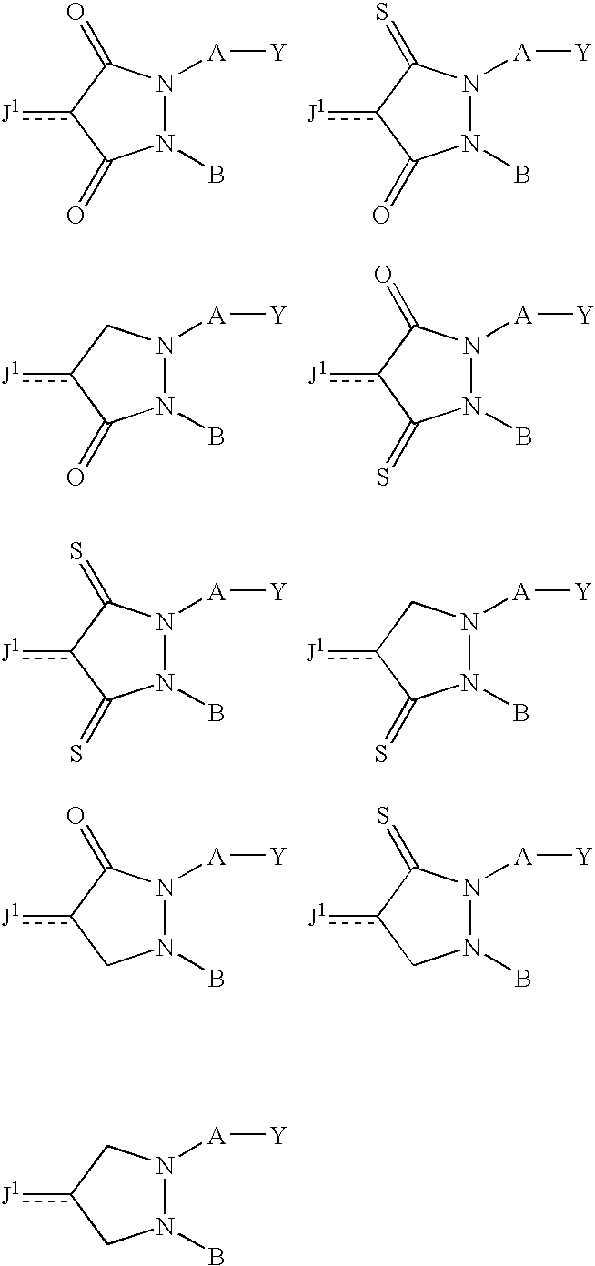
N1(B)N([A][Y])C(=O)c([J1])C1=O.N1(B)N([A][Y])C(=S)c([J1])C1=O.N1(B)N([A][Y])Cc([J1])C1=O.N1(B)N([A][Y])C(=O)c([J1])C1=S.N1(B)N([A][Y])C(=S)c([J1])C1=S.N1(B)N([A][Y])Cc([J1])C1=S.N1(B)N([A][Y])C(=S)c([J1])C1.N1(B)N([A][Y])C(=O)c([J1])C1.N1(B)N([A][Y])Cc([J1])C1
